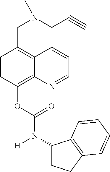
C1=CC(OC(N([H])C2CCC3=C2C=CC=C3)=O)=C2C(=C1CN(CC#C)C)C=CC=N2
